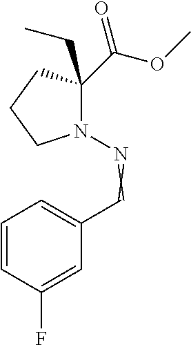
N1(N=CC2=CC=CC(F)=C2)C(C(OC)=O)(CC)CCC1
